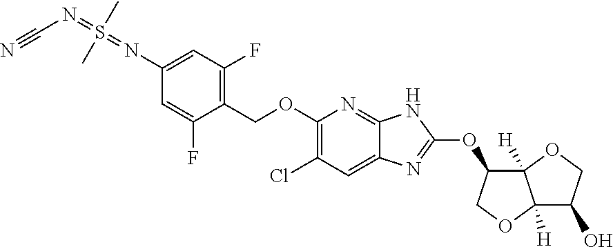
C1(COC2=C(Cl)C=C3C(=N2)NC(OC2C4([H])C([H])(OC2)C(O)CO4)=N3)=C(F)C=C(N=S(=NC#N)(C)C)C=C1F
